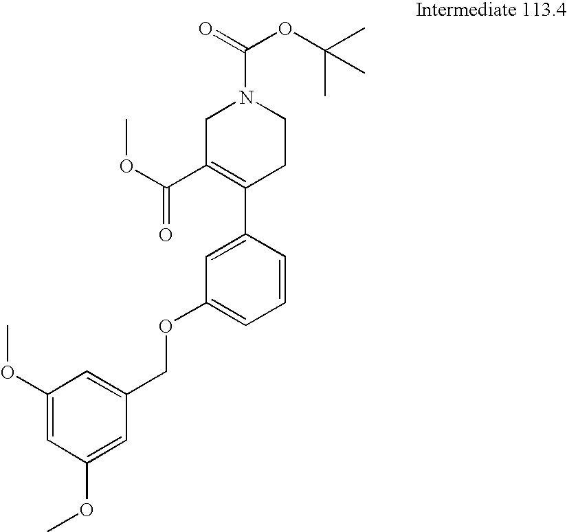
O(C(=O)C1=C(C2=CC(OCC3=CC(OC)=CC(OC)=C3)=CC=C2)CCN(C(=O)OC(C)(C)C)C1)C
